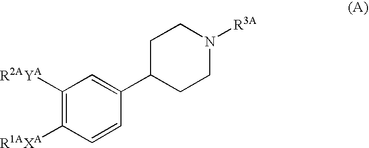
C1([R2AYA])=C([R1AXA])C=CC(C2CCN([R3A])CC2)=C1
